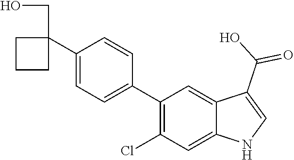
C1(C2(CO)CCC2)=CC=C(C2=C(Cl)C=C3C(=C2)C(C(O)=O)=CN3)C=C1
